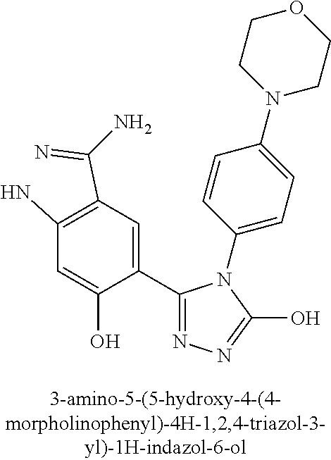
N1=C(C2=CC(C(=N)N)=C(N)C=C2O)N(C2=CC=C(N3CCOCC3)C=C2)C(O)=N1
